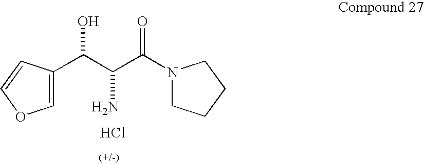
C1CCCN1C(C(C(C1=COC=C1)O)N)=O.Cl
